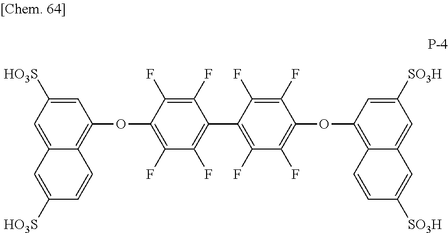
C1=C([HO3S])C=C2C(=C1OC1=C(F)C(F)=C(C3=C(F)C(F)=C(OC4=C5C(=CC([SO3H])=C4)C=C([SO3H])C=C5)C(F)=C3F)C(F)=C1F)C=CC([HO3S])=C2
